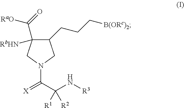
C1(CCC[B(ORc)2])CN(C(=[X])C(N[R3])([R1])[R2])CC1([RbHN])C([RaO])=O
